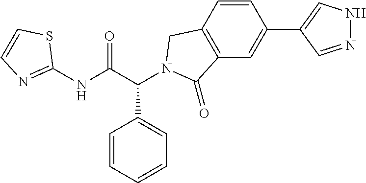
C1(NC(C(C2=CC=CC=C2)N2CC3=C(C=C(C4=CNN=C4)C=C3)C2=O)=O)=NC=CS1
